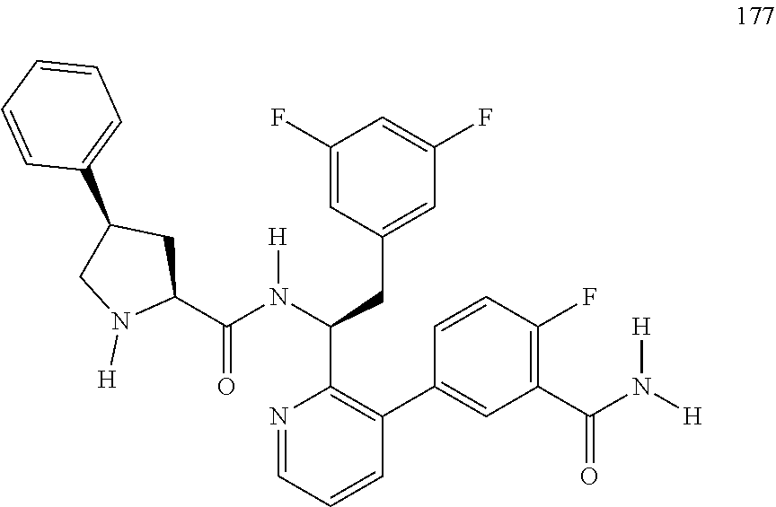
C1(F)=CC(CC(C2=C(C3=CC(C(N([H])[H])=O)=C(F)C=C3)C=CC=N2)N(C(C2CC(C3=CC=CC=C3)CN2[H])=O)[H])=CC(F)=C1
